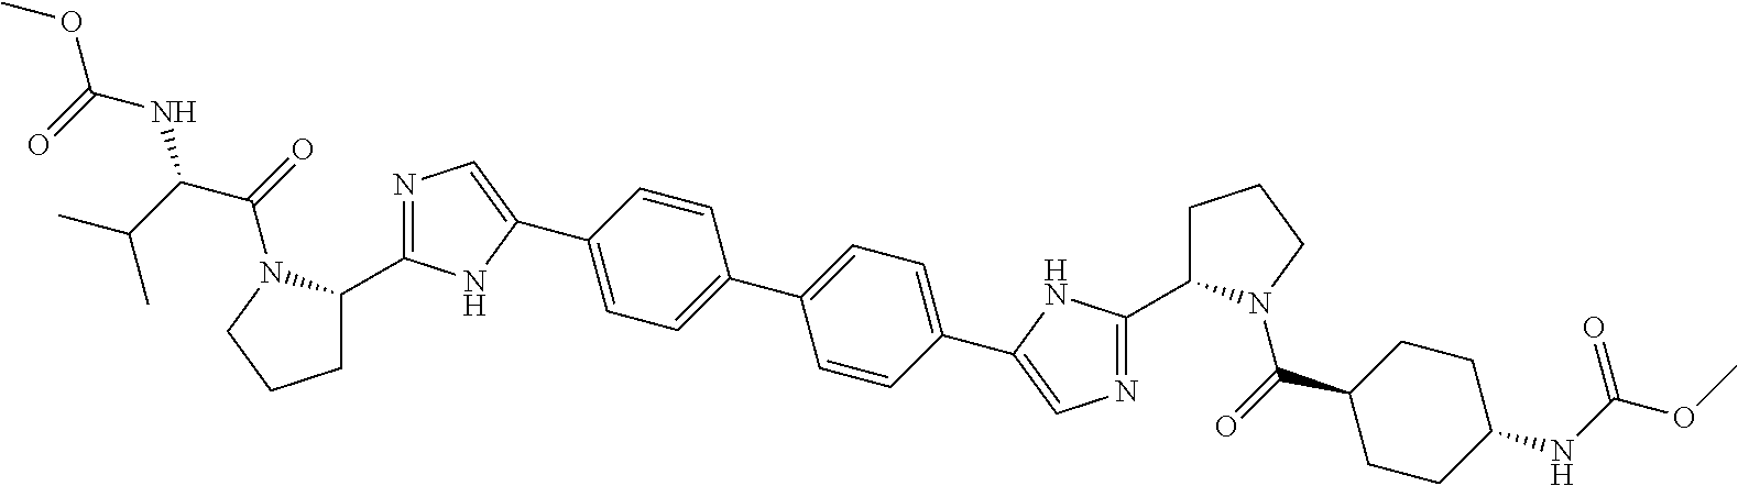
C1C(C2=NC=C(C3=CC=C(C4=CC=C(C5=CN=C(C6CCCN6C(=O)C6CCC(NC(OC)=O)CC6)N5)C=C4)C=C3)N2)N(C(=O)C(C(C)C)NC(OC)=O)CC1
